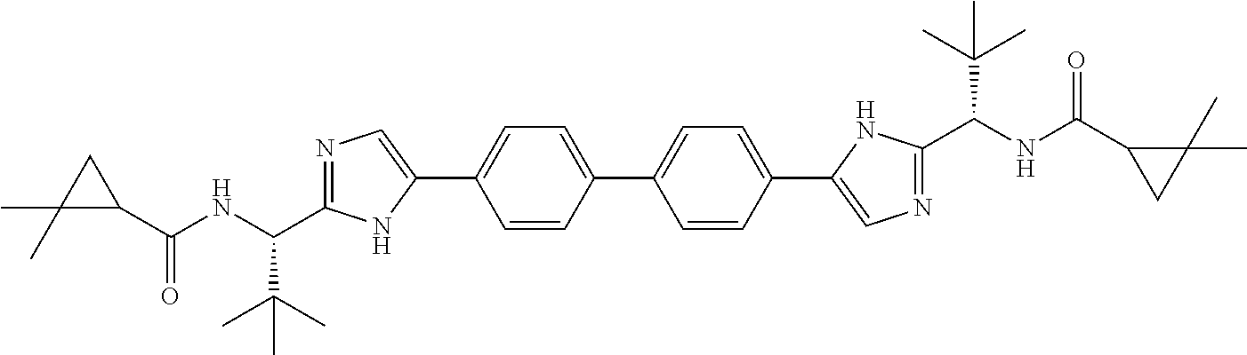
C1(C(NC(C(C)(C)C)C2=NC=C(C3=CC=C(C4=CC=C(C5=CN=C(C(NC(C6CC6(C)C)=O)C(C)(C)C)N5)C=C4)C=C3)N2)=O)CC1(C)C
